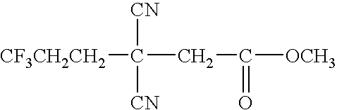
[CF3CH2CH2]C([CN])([CN])CC(=O)[OCH3]
